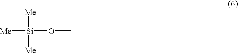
[Me][Si]([Me])([Me])OC
